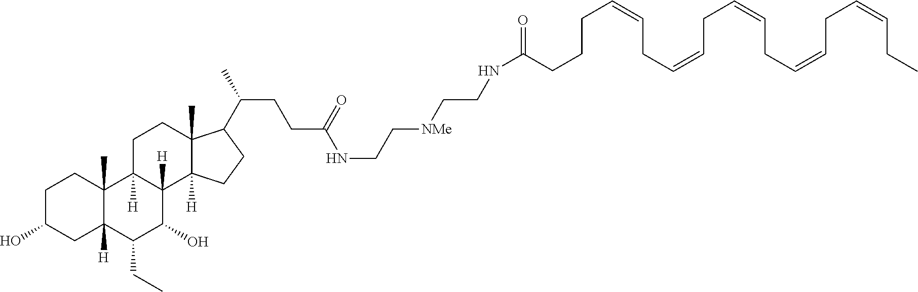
C(CC(=O)NCC[NMe]CCNC(CCC(C1C2(C)C([H])(C3([H])C(O)C(CC)C4([H])CC(O)CCC4(C)C3([H])CC2)CC1)C)=O)CC=CCC=CCC=CCC=CCC=CCC
